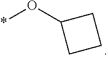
*OC1CCC1
